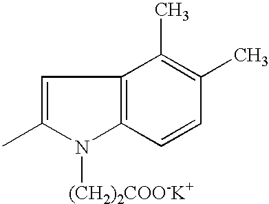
C1=C(C)N([(CH2)2COO-K+])C2=C1C(C)=C(C)C=C2
